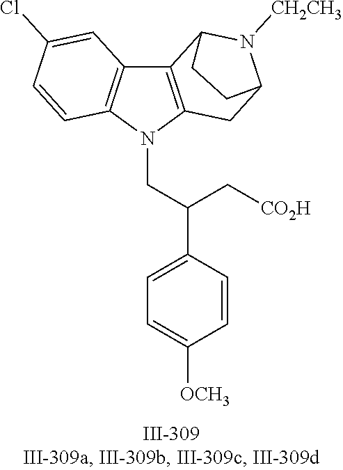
N1(CC(C2=CC=C([OCH3])C=C2)C[CO2H])C2=C(C3=C1C=CC(Cl)=C3)C1N([CH2CH3])C(C2)CC1
